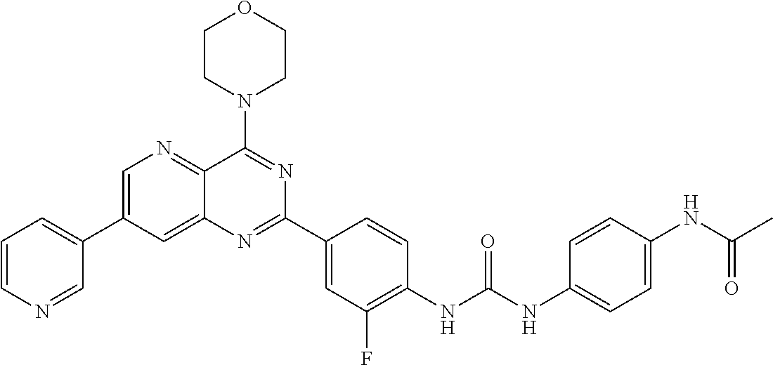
C1=C(C2=CC=CN=C2)C=C2C(=N1)C(N1CCOCC1)=NC(C1=CC(F)=C(NC(NC3=CC=C(NC(C)=O)C=C3)=O)C=C1)=N2
